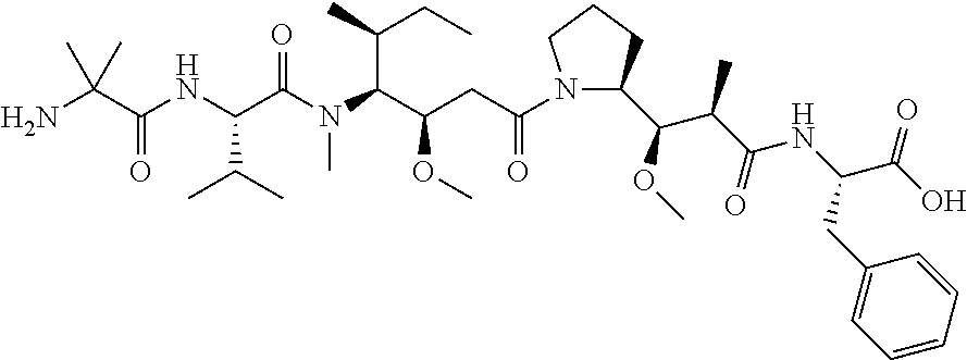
C(C(C(N(C(C(NC(C(N)(C)C)=O)C(C)C)=O)C)C(CC)C)OC)C(=O)N1C(C(C(C(NC(C(O)=O)CC2=CC=CC=C2)=O)C)OC)CCC1
